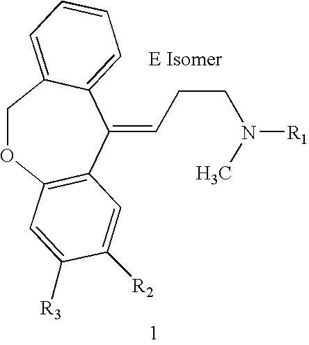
C1OC2=C(C(=CCCN([R1])C)C3=CC=CC=C13)C=C([R2])C([R3])=C2
